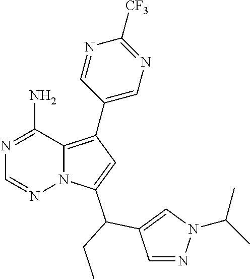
N1=C(N)C2=C(C3=CN=C([CF3])N=C3)C=C(C(C3=CN(C(C)C)N=C3)CC)N2N=C1
